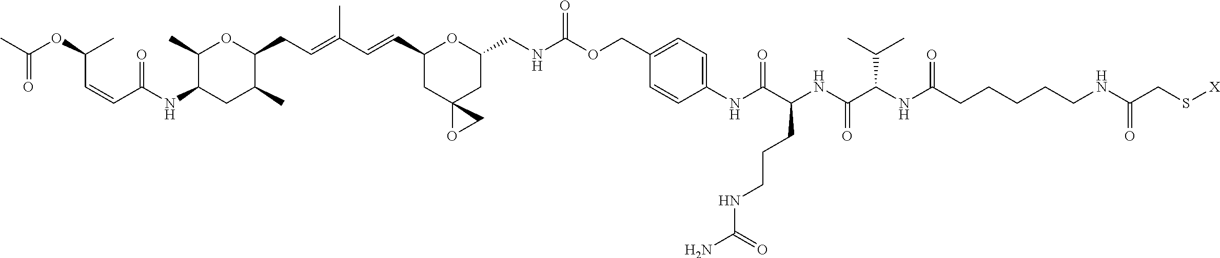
C1(C)C(NC(C=CC(OC(C)=O)C)=O)CC(C)C(CC=C(C=CC2CC3(CC(CNC(OCC4=CC=C(NC(C(NC(C(NC(CCCCCNC(CS[X])=O)=O)C(C)C)=O)CCCNC(=O)N)=O)C=C4)=O)O2)OC3)C)O1
